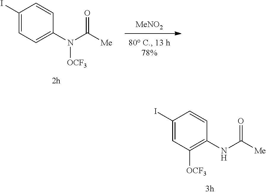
[MeNO2].N(C([Me])=O)([OCF3])C1=CC=C(I)C=C1.N(C([Me])=O)C1=C([OCF3])C=C(I)C=C1
